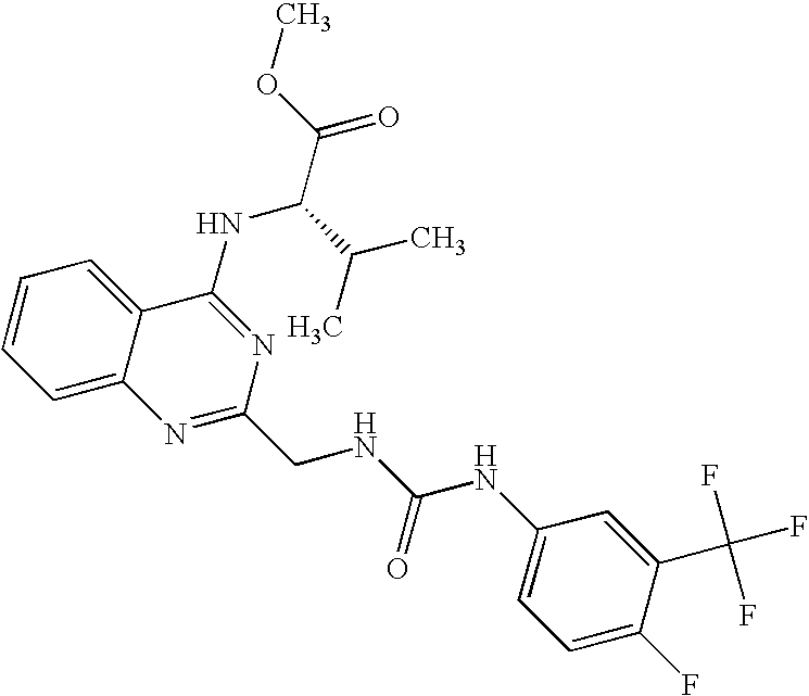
C1=CC=C2C(=C1)C(NC(C(C)C)C(=O)OC)=NC(CNC(NC1=CC=C(F)C(C(F)(F)F)=C1)=O)=N2
